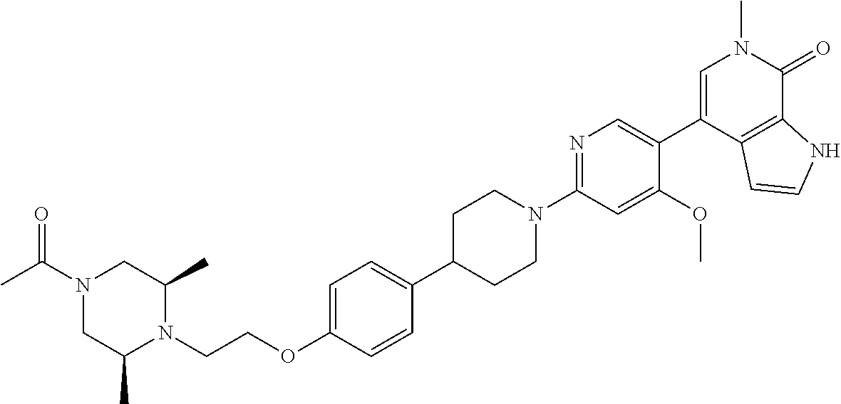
C(OC1=CC=C(C2CCN(C3=NC=C(C4=CN(C)C(=O)C5=C4C=CN5)C(OC)=C3)CC2)C=C1)CN1C(C)CN(C(C)=O)CC1C
